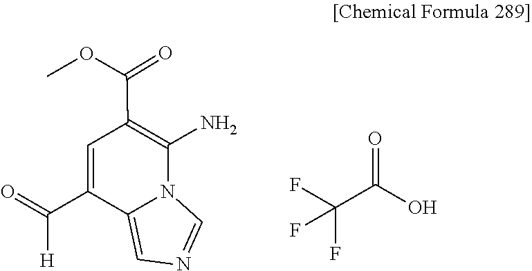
C1=NC=C2N1C(N)=C(C(OC)=O)C=C2C(=O)[H].FC(C(O)=O)(F)F
